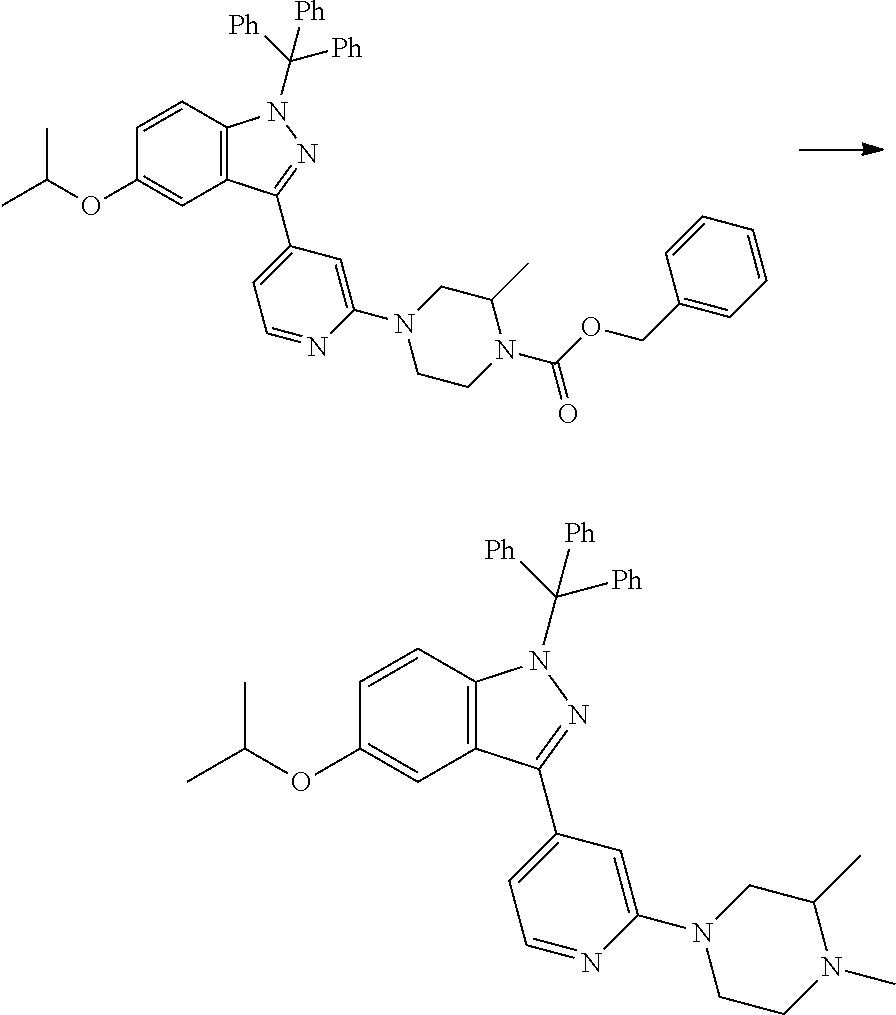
C1=CC2=C(C=C1OC(C)C)C(C1=CC=NC(N3CC(C)N(C)CC3)=C1)=NN2C([Ph])([Ph])[Ph].C1=CC2=C(C=C1OC(C)C)C(C1=CC=NC(N3CC(C)N(C(OCC4=CC=CC=C4)=O)CC3)=C1)=NN2C([Ph])([Ph])[Ph]
